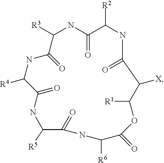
[R2]C1NC(=O)C([X])C([R1])OC(=O)C([R6])NC(=O)C([R5])NC(=O)C([R4])NC(=O)C([R3])NC1=O
